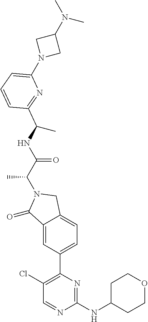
C1(=O)C2=CC(C3=C(Cl)C=NC(NC4CCOCC4)=N3)=CC=C2CN1C(C(=O)NC(C)C1=NC(N2CC(N(C)C)C2)=CC=C1)C
